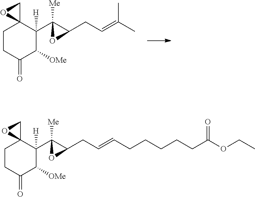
C1CC(=O)C([OMe])C(C2([Me])C(CC=C(C)C)O2)([H])C12CO2.C1CC(=O)C([OMe])C(C2([Me])C(CC=CCCCCCC(OCC)=O)O2)([H])C12CO2
